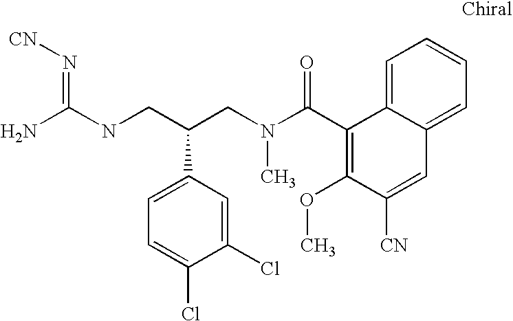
N(CC(CN(C(C1=C(OC)C([CN])=CC2=CC=CC=C12)=O)C)C1=CC=C(Cl)C(Cl)=C1)C(=N[CN])N
